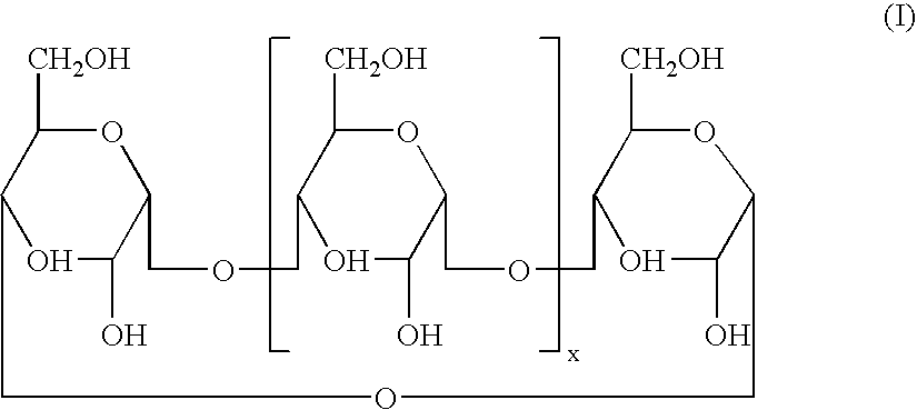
C12OC(O)C(OC1[CH2OH])COCC1OC(O)C(OC1[CH2OH])COCC1OC(O)C(OC1[CH2OH])COC2
